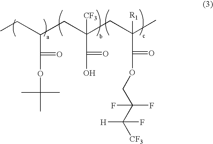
C(=O)(OC(C)(C)C)C(CC(C(O)=O)([CF3])CC([R1])(C(=O)OCC(C([CF3])([H])F)(F)F)C)CC
